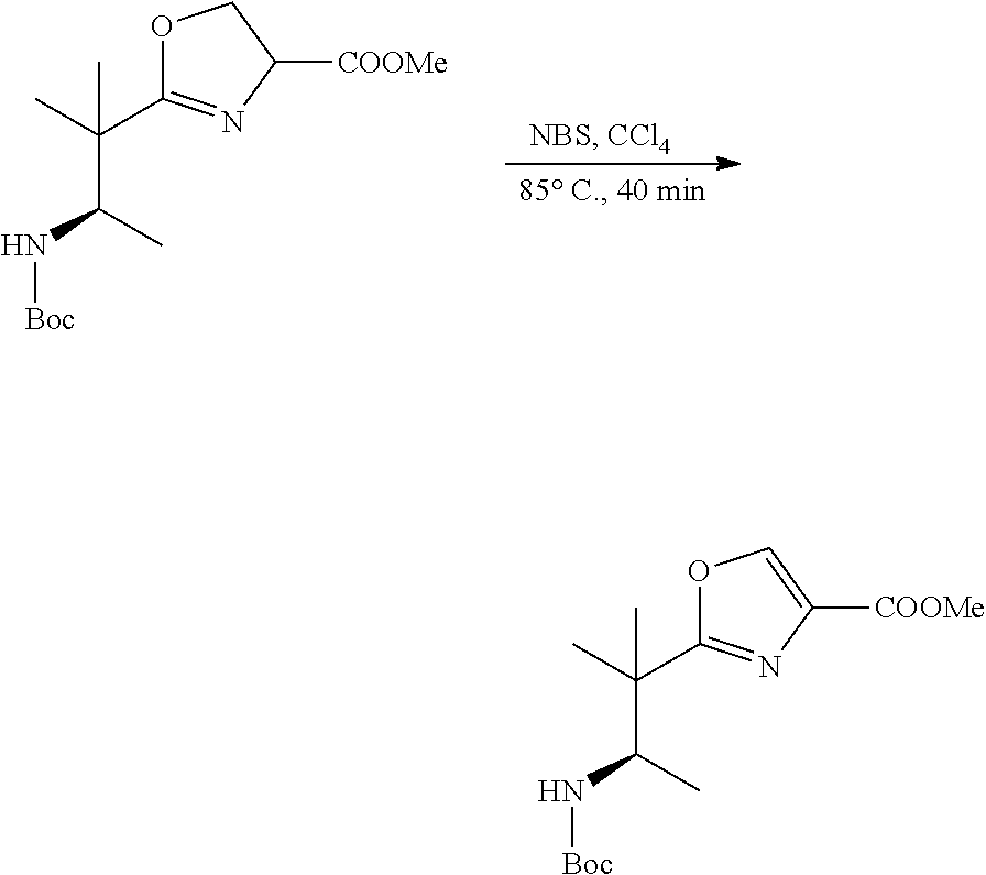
C(C(N[Boc])C)(C)(C)C1=NC([COOMe])CO1.C(C(N[Boc])C)(C)(C)C1=NC([COOMe])=CO1
